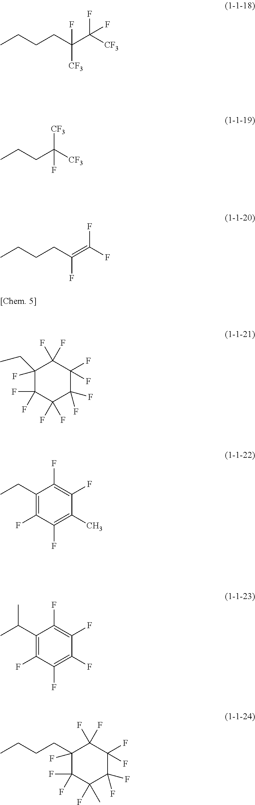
CCCCC(C([CF3])(F)F)([CF3])F.CCCC([CF3])([CF3])F.C(CC(=C(F)F)F)CC.C1(CC)(F)C(F)(F)C(F)(F)C(F)(F)C(F)(F)C1(F)F.C1(CC)=C(F)C(F)=C(C)C(F)=C1F.C1(C(C)C)=C(F)C(F)=C(F)C(F)=C1F.C1(F)(CCCC)C(F)(F)C(F)(C)C(F)(F)C(F)(F)C1(F)F
